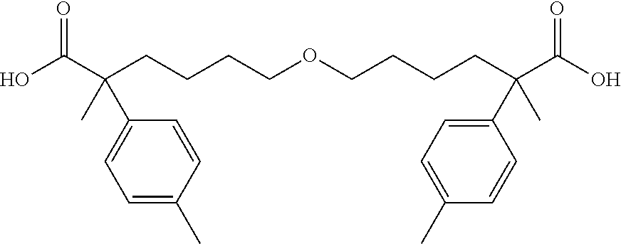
OC(C(CCCCOCCCCC(C(O)=O)(C1=CC=C(C)C=C1)C)(C)C1=CC=C(C)C=C1)=O
